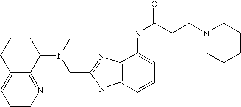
C1=CN=C2C(=C1)CCCC2N(CC1=NC2=C(N1)C=CC=C2NC(CCN1CCCCC1)=O)C
